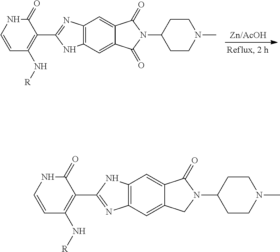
C12=C(C=C3C(=C1)C(=O)N(C1CCN(C)CC1)C3=O)NC(C1=C(N[R])C=CNC1=O)=N2.C12=C(C=C3C(=C1)C(=O)N(C1CCN(C)CC1)C3)N=C(C1=C(N[R])C=CNC1=O)N2
